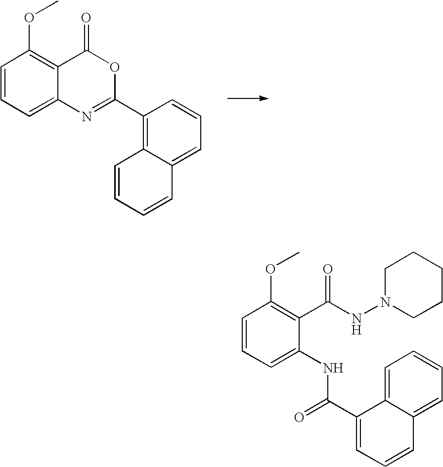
C1=CC=C2C(=C1OC)C(=O)OC(C1=C3C(=CC=C1)C=CC=C3)=N2.C1=CC=C(NC(C2=CC=CC3=CC=CC=C32)=O)C(C(NN2CCCCC2)=O)=C1OC
